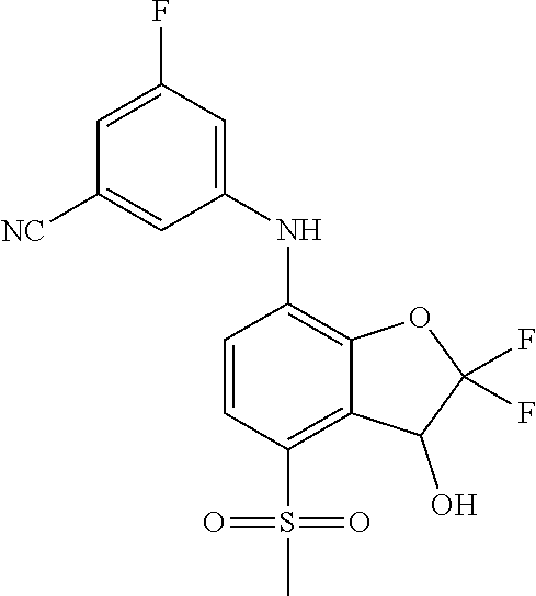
C1=CC(S(C)(=O)=O)=C2C(=C1NC1=CC(F)=CC([NC])=C1)OC(F)(F)C2O
